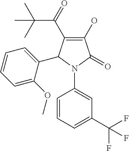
C1(O)=C(C(C(C)(C)C)=O)C(C2=CC=CC=C2OC)N(C2=CC(C(F)(F)F)=CC=C2)C1=O
